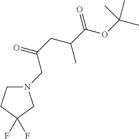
O=C(C(CC(=O)CN1CCC(F)(F)C1)C)OC(C)(C)C
